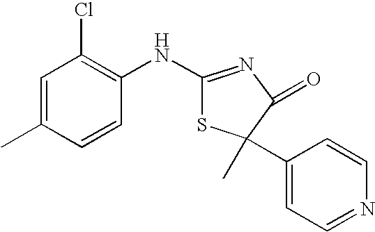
C1=C(C)C=CC(NC2=NC(=O)C(C)(C3=CC=NC=C3)S2)=C1Cl
